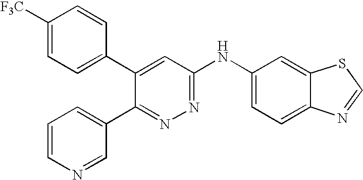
[F3C]C1=CC=C(C2=CC(NC3=CC=C4C(=C3)SC=N4)=NN=C2C2=CC=CN=C2)C=C1
